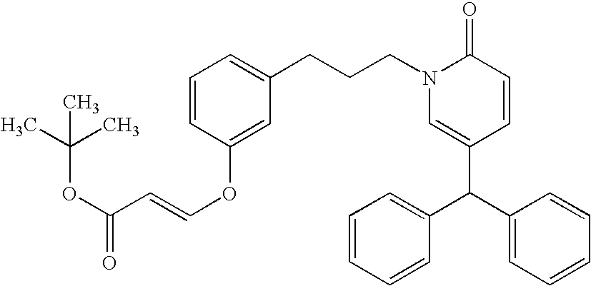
C(CCN1C=C(C(C2=CC=CC=C2)C2=CC=CC=C2)C=CC1=O)C1=CC=CC(OC=CC(OC(C)(C)C)=O)=C1
